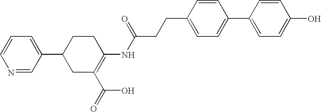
N1=CC(C2CC(C(=O)O)=C(NC(CCC3=CC=C(C4=CC=C(O)C=C4)C=C3)=O)CC2)=CC=C1
